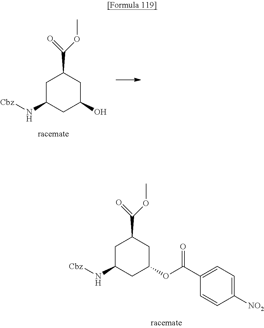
C1C(N[Cbz])CC(O)CC1C(OC)=O.C1C(N[Cbz])CC(OC(=O)C2=CC=C([NO2])C=C2)CC1C(OC)=O
